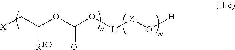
[X]CC(OC(O[L][Z]O[H])=O)[R100]
